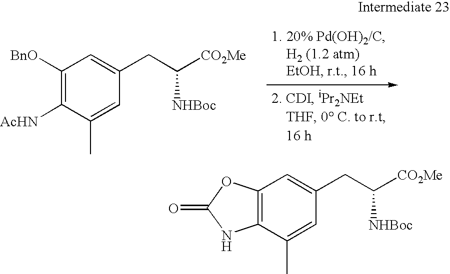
C1([BnO])=C([AcHN])C(C)=CC(CC([CO2Me])[NHBoc])=C1.C12=C(C(C)=CC(CC([CO2Me])[NHBoc])=C1)NC(=O)O2
